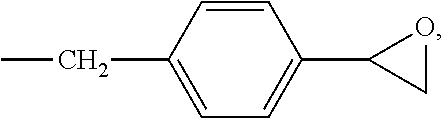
C1(CC)=CC=C(C2CO2)C=C1
